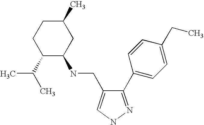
CC(C)C1C(NCC2=CNN=C2C2=CC=C(CC)C=C2)CC(C)CC1
